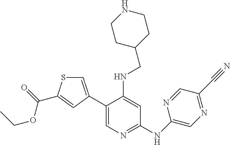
C1(C2=CSC(C(=O)OCC)=C2)=CN=C(NC2=CN=C(C#N)C=N2)C=C1NCC1CCNCC1
